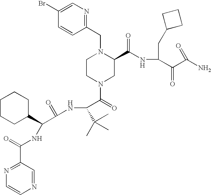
C1(Br)=CN=C(CN2CCN(C(=O)C(NC(C(C3CCCCC3)NC(C3=NC=CN=C3)=O)=O)C(C)(C)C)CC2C(NC(C(C(N)=O)=O)CC2CCC2)=O)C=C1
